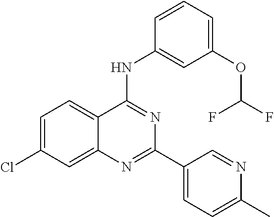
C1=C(Cl)C=C2C(=C1)C(NC1=CC(OC(F)F)=CC=C1)=NC(C1=CC=C(C)N=C1)=N2
